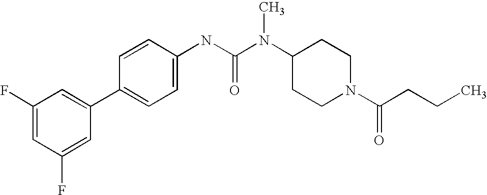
C1(F)=CC(F)=CC(C2=CC=C(NC(N(C3CCN(C(CCC)=O)CC3)C)=O)C=C2)=C1
